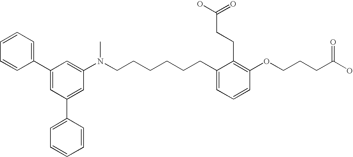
C1(C2=CC=CC=C2)=CC(C2=CC=CC=C2)=CC(N(CCCCCCC2=CC=CC(OCCCC(O)=O)=C2CCC(O)=O)C)=C1
